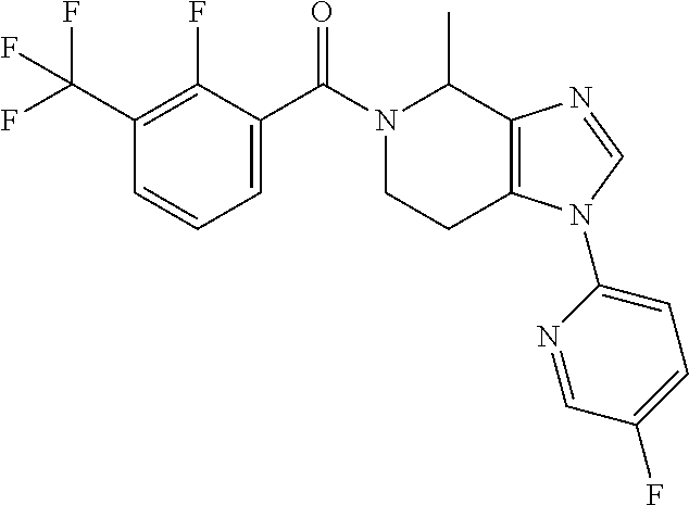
C1(C(F)(F)F)=C(F)C(C(N2CCC3=C(C2C)N=CN3C2=CC=C(F)C=N2)=O)=CC=C1
